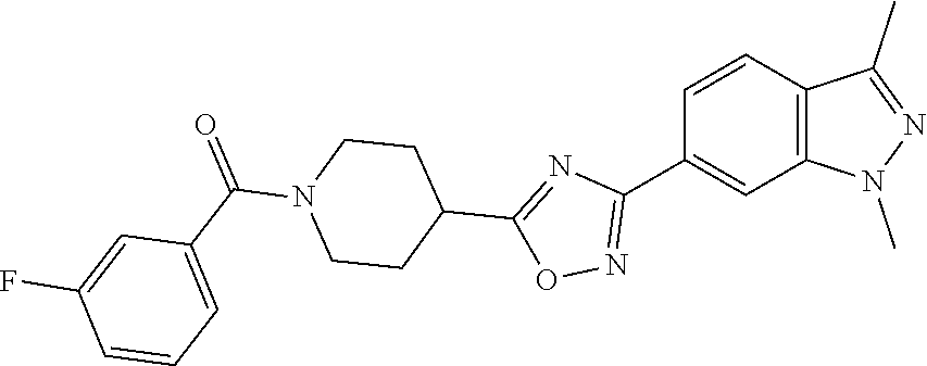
C1=CC(C2=NOC(C3CCN(C(C4=CC=CC(F)=C4)=O)CC3)=N2)=CC2=C1C(C)=NN2C
